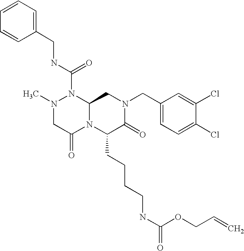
N(C(=O)N1N(C)CC(=O)N2C1CN(CC1=CC=C(Cl)C(Cl)=C1)C(=O)C2CCCCNC(=O)OCC=C)CC1=CC=CC=C1
